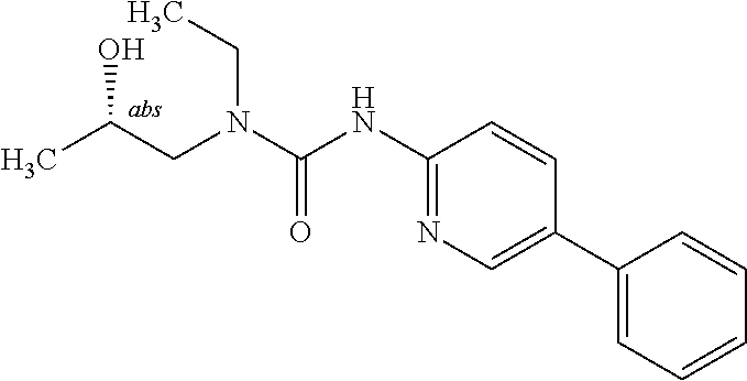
C(N(C(=O)NC1=NC=C(C2=CC=CC=C2)C=C1)CC(O)C)C
